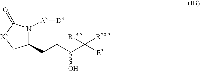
C1(CCC(C([E3])([R19-3])[R20-3])O)N([A3][D3])C(=O)[X3]C1
